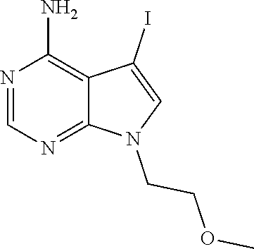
N1=C2C(=C(N)N=C1)C(I)=CN2CCOC
